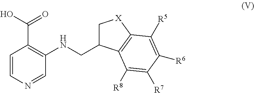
C1C(CNC2=C(C(O)=O)C=CN=C2)C2=C([X]1)C([R5])=C([R6])C([R7])=C2[R8]
